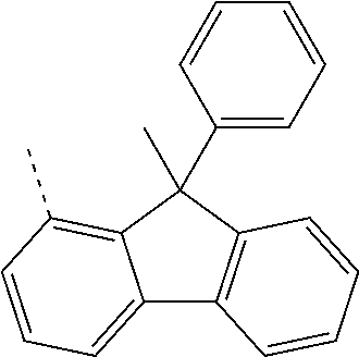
C12=CC=CC(C)=C1C(C1=CC=CC=C1)(C)C1=C2C=CC=C1
